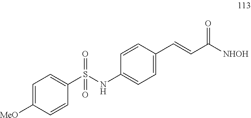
C1=C([MeO])C=CC(S(NC2=CC=C(C=CC([NHOH])=O)C=C2)(=O)=O)=C1
